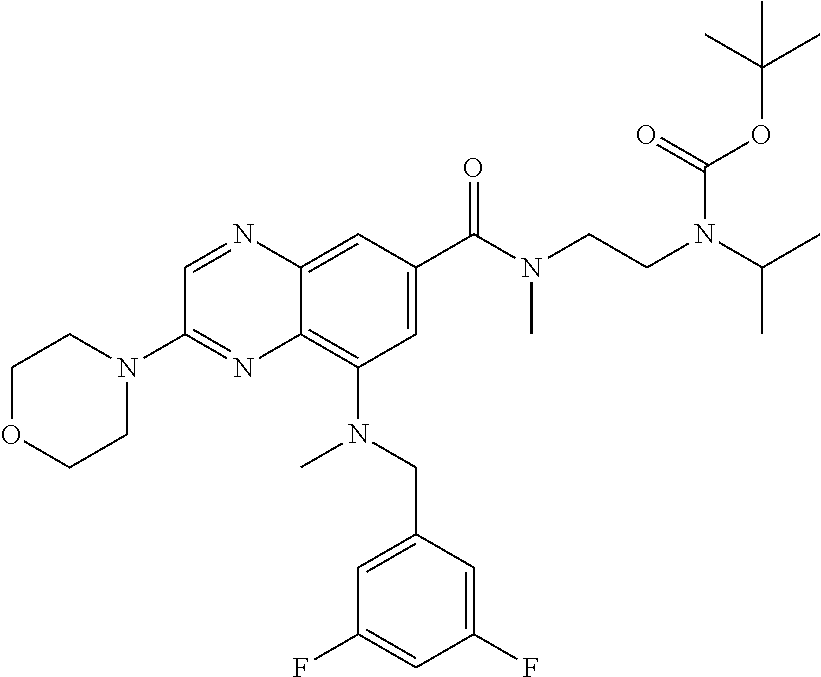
C12=CC(C(N(CCN(C(C)C)C(OC(C)(C)C)=O)C)=O)=CC(N(CC3=CC(F)=CC(F)=C3)C)=C1N=C(N1CCOCC1)C=N2
